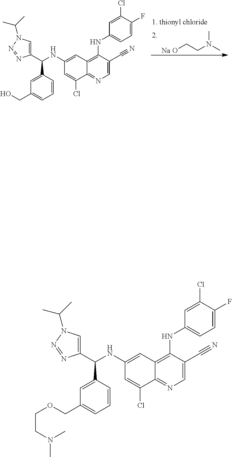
C1(C(NC2=CC3=C(NC4=CC=C(F)C(Cl)=C4)C(C#N)=CN=C3C(Cl)=C2)C2=CC(CO)=CC=C2)=CN(C(C)C)N=N1.[Na O]CCN(C)C.C1(C(NC2=CC3=C(NC4=CC=C(F)C(Cl)=C4)C(C#N)=CN=C3C(Cl)=C2)C2=CC(COCCN(C)C)=CC=C2)=CN(C(C)C)N=N1
